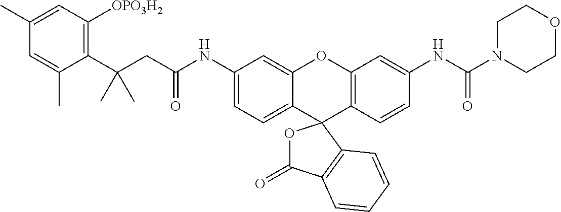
C1(NC(CC(C2=C([OPO3H2])C=C(C)C=C2C)(C)C)=O)=CC=C2C(=C1)OC1=C(C=CC(NC(N3CCOCC3)=O)=C1)C21OC(=O)C2=C1C=CC=C2
